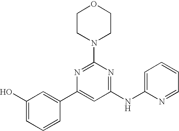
C1(NC2=CC=CC=N2)=NC(N2CCOCC2)=NC(C2=CC(O)=CC=C2)=C1
